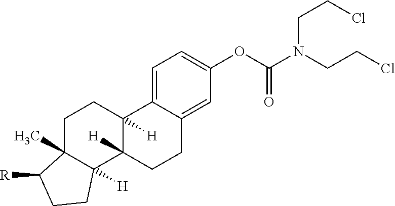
C1C2(C)C([H])(C3([H])C([H])(C1)C1=CC=C(OC(=O)N(CCCl)CCCl)C=C1CC3)CCC2[R]
